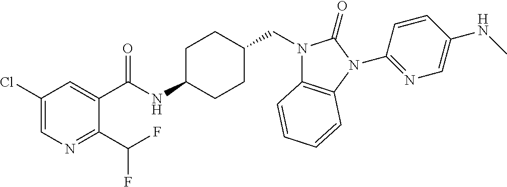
C1(Cl)=CN=C(C(F)F)C(C(NC2CCC(CN3C4=C(N(C5=NC=C(NC)C=C5)C3=O)C=CC=C4)CC2)=O)=C1
